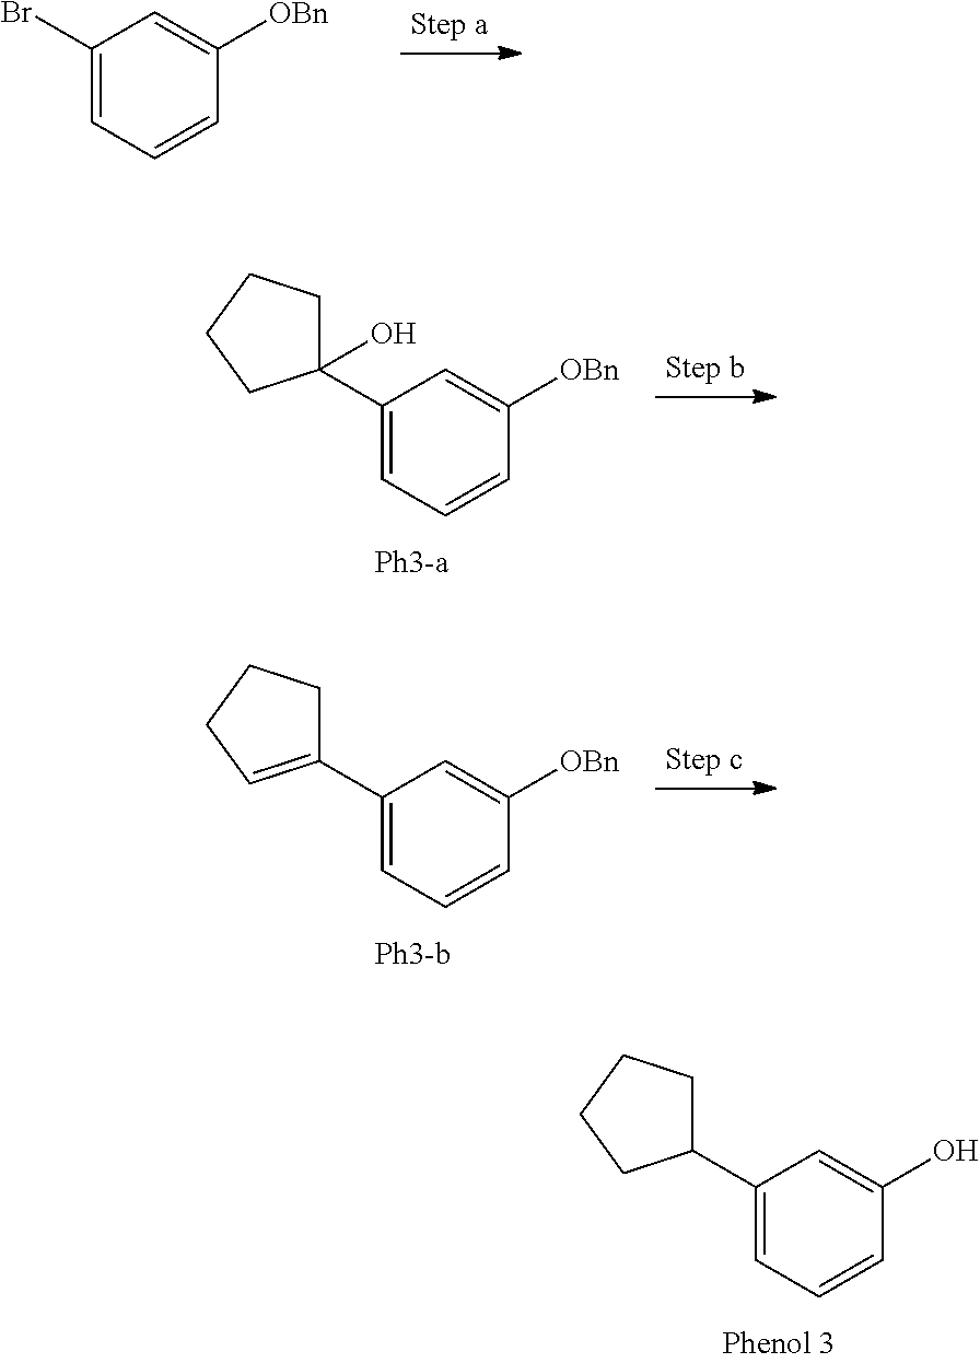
BrC1=CC=CC([OBn])=C1.C1(C2=CC=CC([OBn])=C2)(O)CCCC1.C1(C2=CC=CC([OBn])=C2)=CCCC1.C1(C2=CC=CC(O)=C2)CCCC1
